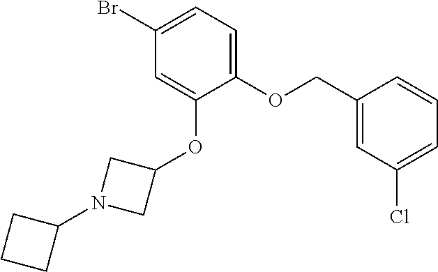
C1(Br)=CC=C(OCC2=CC(Cl)=CC=C2)C(OC2CN(C3CCC3)C2)=C1
